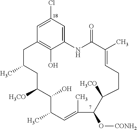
C12=CC(Cl)=CC(=C1O)CC(C)CC([H3CO])C(O)C(C)C=C(C)C(O[CONH2])C([H3CO])CCC=C(C)C(=O)N2
